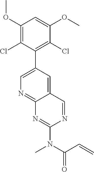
C1(OC)=C(Cl)C(C2=CN=C3C(=C2)C=NC(N(C(C=C)=O)C)=N3)=C(Cl)C(OC)=C1
